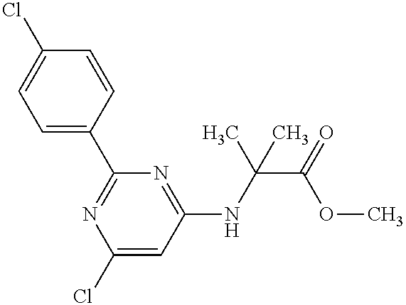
C1=C(C2=NC(Cl)=CC(NC(C(=O)OC)(C)C)=N2)C=CC(Cl)=C1
